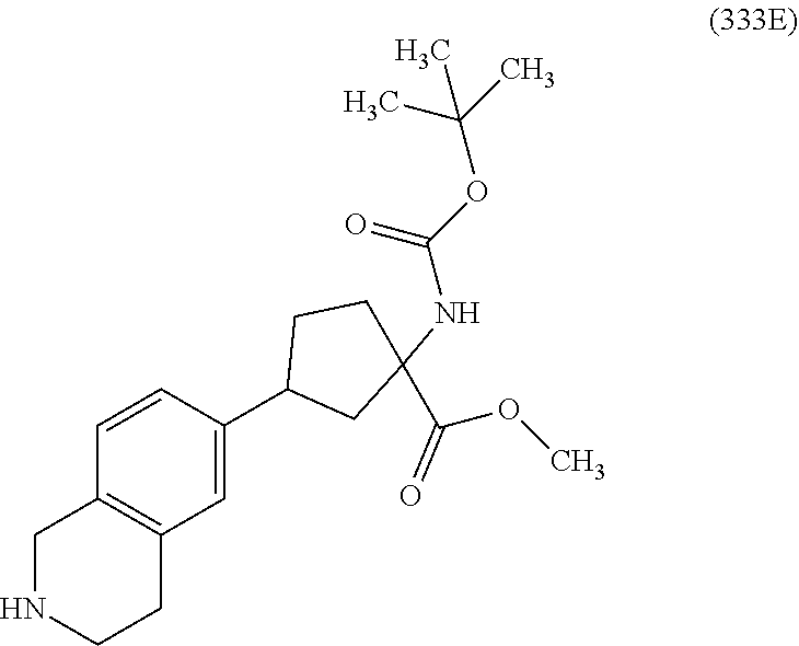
C12=C(C=C(C3CC(NC(OC(C)(C)C)=O)(C(OC)=O)CC3)C=C1)CCNC2
